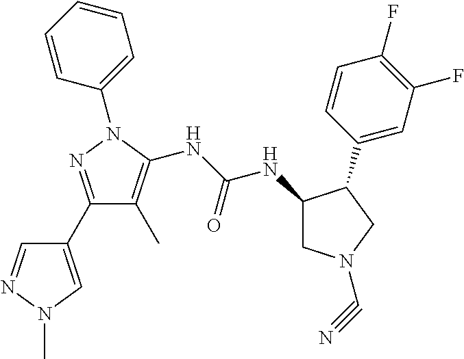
N(C(NC1CN(C#N)CC1C1=CC(F)=C(F)C=C1)=O)C1=C(C)C(C2=CN(C)N=C2)=NN1C1=CC=CC=C1
